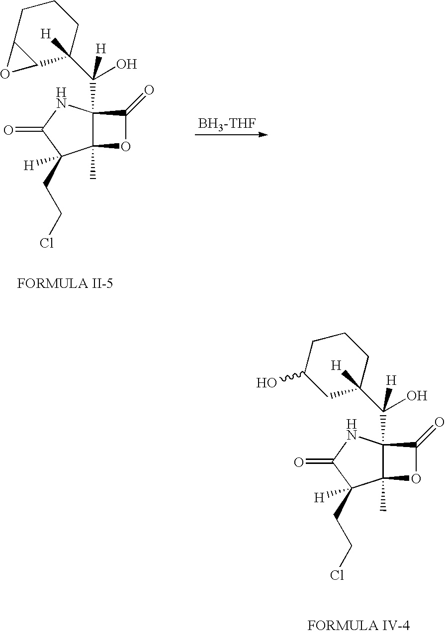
[BH3-THF].C12(C)C(C(O)([H])C3([H])CCCC4C3O4)(NC(=O)C1(CCCl)[H])C(=O)O2.C12(C)C(C(O)([H])C3([H])CCCC(O)C3)(NC(=O)C1(CCCl)[H])C(=O)O2
